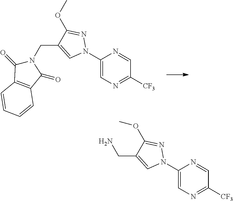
C1(N2N=C(OC)C(CN3C(=O)C4=C(C3=O)C=CC=C4)=C2)=CN=C([CF3])C=N1.C1(N2N=C(OC)C(CN)=C2)=CN=C([CF3])C=N1
